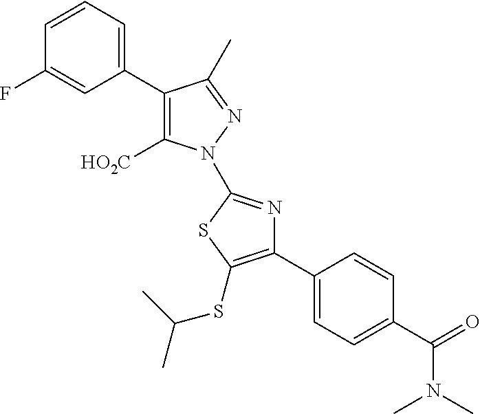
C1(C2=CC=CC(F)=C2)=C([HO2C])N(C2=NC(C3=CC=C(C(=O)N(C)C)C=C3)=C(SC(C)C)S2)N=C1C
